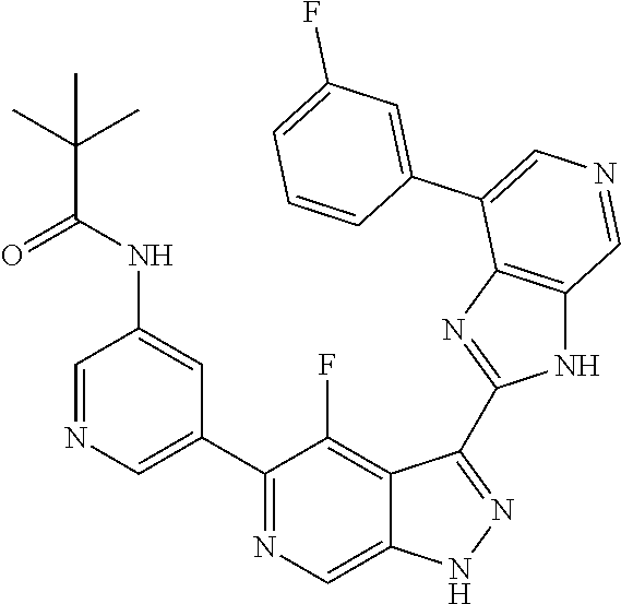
C1(C2=CN=CC(NC(=O)C(C)(C)C)=C2)=NC=C2C(=C1F)C(C1=NC3=C(N1)C=NC=C3C1=CC(F)=CC=C1)=NN2
